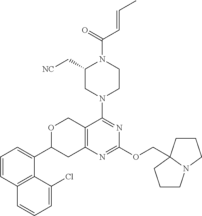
O(C1=NC2=C(C(N3CCN(C(=O)C=CC)C(C[NC])C3)=N1)COC(C1=CC=CC3=C1C(Cl)=CC=C3)C2)CC12CCCN1CCC2
